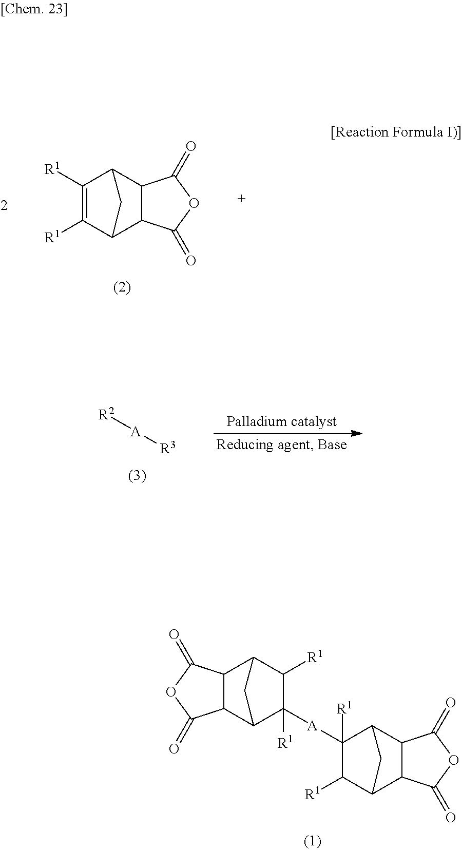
C1([A]C2([R1])C3C4C(C(C2[R1])C3)C(=O)OC4=O)([R1])C([R1])C2C3C(C1C2)C(=O)OC3=O.C1([R1])=C([R1])C2C3C(C1C2)C(=O)OC3=O.[R2][A][R3]
